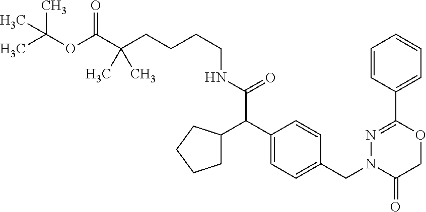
C(OC(=O)C(CCCCNC(=O)C(C1=CC=C(CN2C(=O)COC(C3=CC=CC=C3)=N2)C=C1)C1CCCC1)(C)C)(C)(C)C
